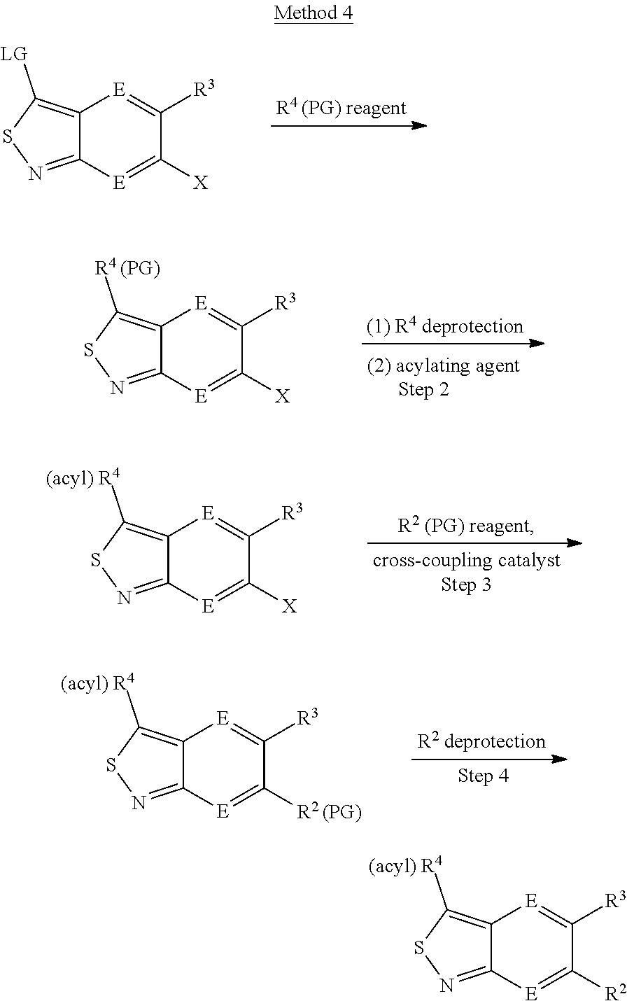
C12=C([LG])SN=C1[E]=C([X])C([R3])=[E]2.C12=C([R4 (PG)])SN=C1[E]=C([X])C([R3])=[E]2.C12=C([(acyl) R4])SN=C1[E]=C([X])C([R3])=[E]2.C12=C([(acyl) R4])SN=C1[E]=C([R2 (PG)])C([R3])=[E]2.C12=C([(acyl) R4])SN=C1[E]=C([R2])C([R3])=[E]2
